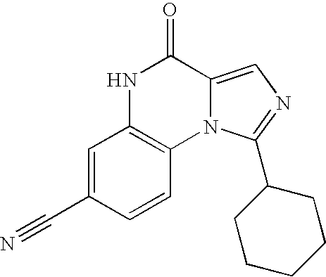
C1=C(C#N)C=CC2=C1NC(=O)C1=CN=C(C3CCCCC3)N21
